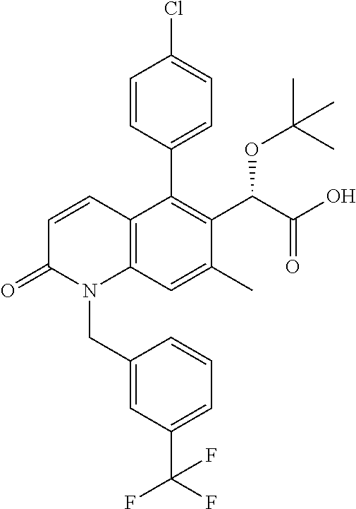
C1=CC(C2=C(C(C(O)=O)OC(C)(C)C)C(C)=CC3=C2C=CC(=O)N3CC2=CC(C(F)(F)F)=CC=C2)=CC=C1Cl
